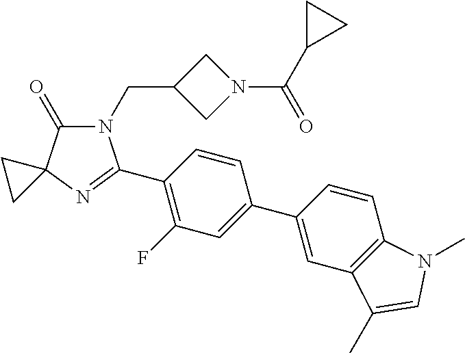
N1(CC2CN(C(C3CC3)=O)C2)C(=O)C2(N=C1C1=C(F)C=C(C3=CC4=C(C=C3)N(C)C=C4C)C=C1)CC2
